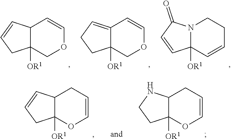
C12C([OR1])(COC=C1)CC=C2.C12=CCCC1([OR1])COC=C2.N12C([OR1])(C=CCC1)C=CC2=O.C12C([OR1])(OC=CC1)CC=C2.C12C([OR1])(OC=CC1)CCN2
